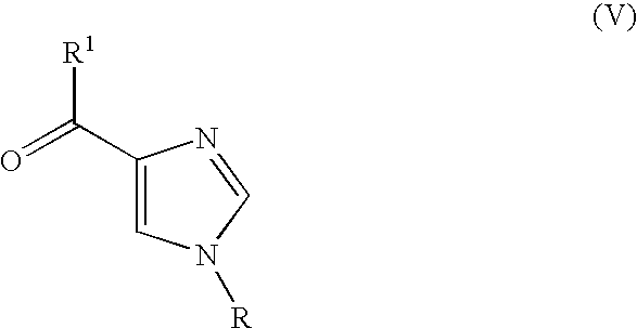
C1(C([R1])=O)=CN([R])C=N1
